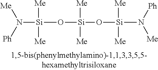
[Si](O[Si](O[Si](N([Ph])[Me])([Me])[Me])([Me])[Me])([Me])([Me])N([Ph])[Me]
